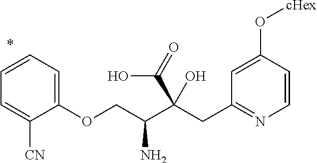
C1=CC(O[cHex])=CC(CC(C(COC2=CC=CC=C2[CN])N)(C(=O)O)O)=N1
